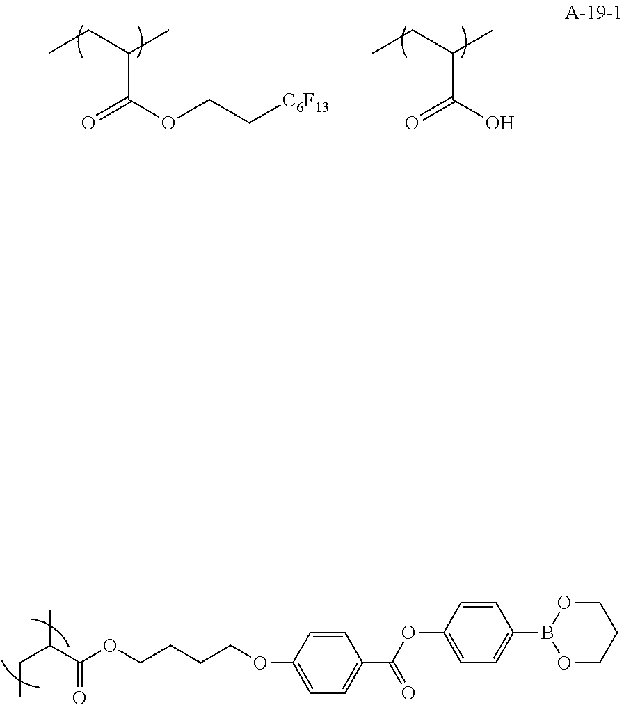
C(C1=CC=C(OCCCCOC(C(CC)C)=O)C=C1)(OC1=CC=C(B2OCCCO2)C=C1)=O.CCC(C)C(OCC[C6F13])=O.CCC(C)C(O)=O
